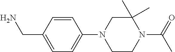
C1=CC(CN)=CC=C1N1CCN(C(=O)C)C(C)(C)C1
